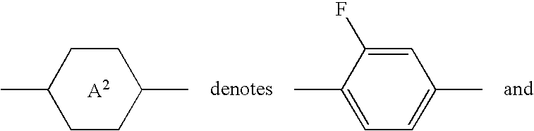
C1(C)CCC(C)CC1.[A2].C1(C)=CC=C(C)C=C1F
